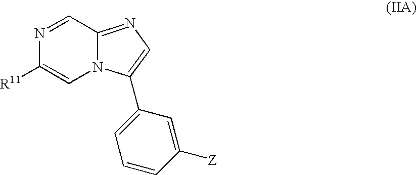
N12C(=NC=C1C1=CC=CC([Z])=C1)C=NC([R11])=C2
